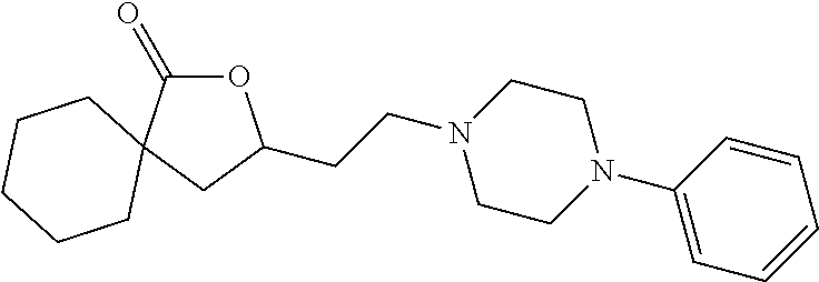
O1C(=O)C2(CC1CCN1CCN(C3=CC=CC=C3)CC1)CCCCC2
